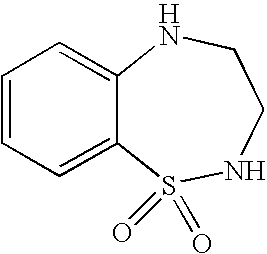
C1=CC=C2C(=C1)NCCNS2(=O)=O
